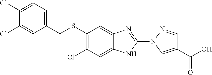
S(C1=C(Cl)C=C2C(=C1)N=C(N1C=C(C(O)=O)C=N1)N2)CC1=CC=C(Cl)C(Cl)=C1
